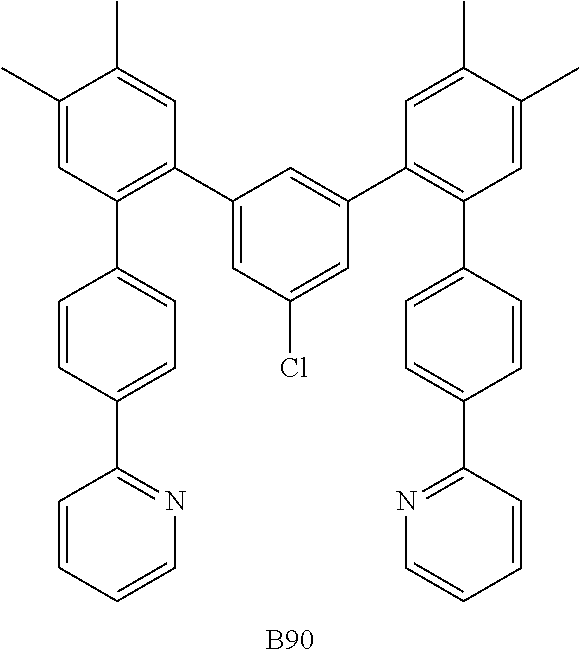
C1(C)=CC(C2=CC=C(C3=NC=CC=C3)C=C2)=C(C2=CC(Cl)=CC(C3=C(C4=CC=C(C5=NC=CC=C5)C=C4)C=C(C)C(C)=C3)=C2)C=C1C.[B90]
